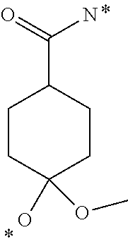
C(C1CCC(O)(OC)CC1)(=O)N
